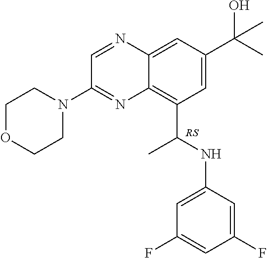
C1=NC2=CC(C(O)(C)C)=CC(C(NC3=CC(F)=CC(F)=C3)C)=C2N=C1N1CCOCC1
